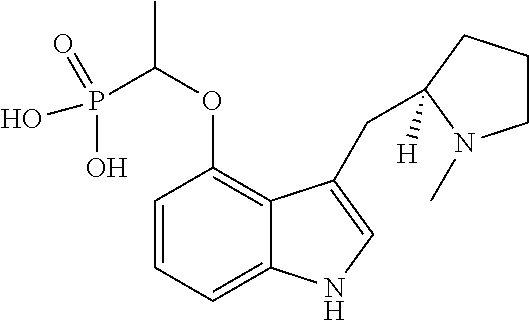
C1=CC=C2C(=C1OC(C)P(O)(=O)O)C(CC1([H])CCCN1C)=CN2
